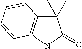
C1(C)(C)C2=C(NC1=O)C=CC=C2
